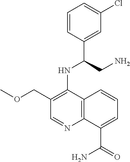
C1=CC(C(CN)NC2=C(COC)C=NC3=C2C=CC=C3C(=O)N)=CC(Cl)=C1
